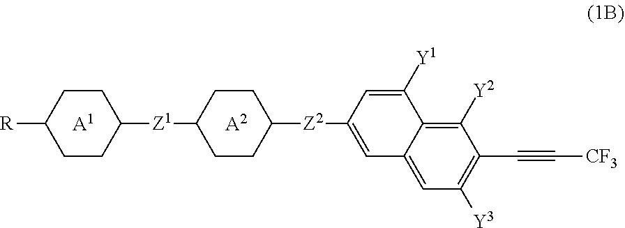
C1CC([R])CCC1[Z1]C1CCC([Z2]C2=CC3=CC([Y3])=C(C#C[CF3])C([Y2])=C3C([Y1])=C2)CC1.[A1].[A2]
